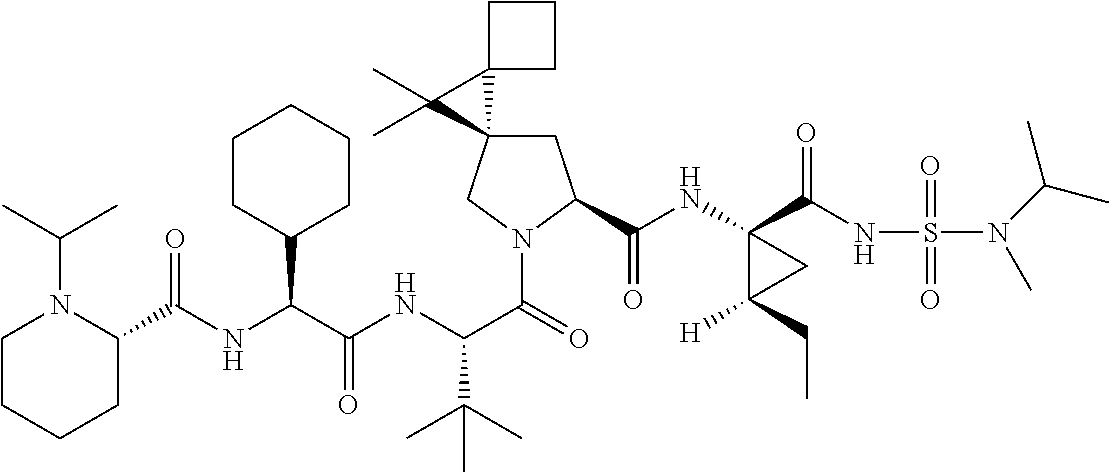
N(C(C(NC(C(=O)N1CC2(CC1C(NC1(C(NS(=O)(=O)N(C)C(C)C)=O)C([H])(CC)C1)=O)C1(C2(C)C)CCC1)C(C)(C)C)=O)C1CCCCC1)C(C1N(C(C)C)CCCC1)=O
